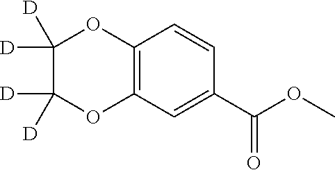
C12=C(C=C(C(OC)=O)C=C1)OC([D])([D])C([D])([D])O2
